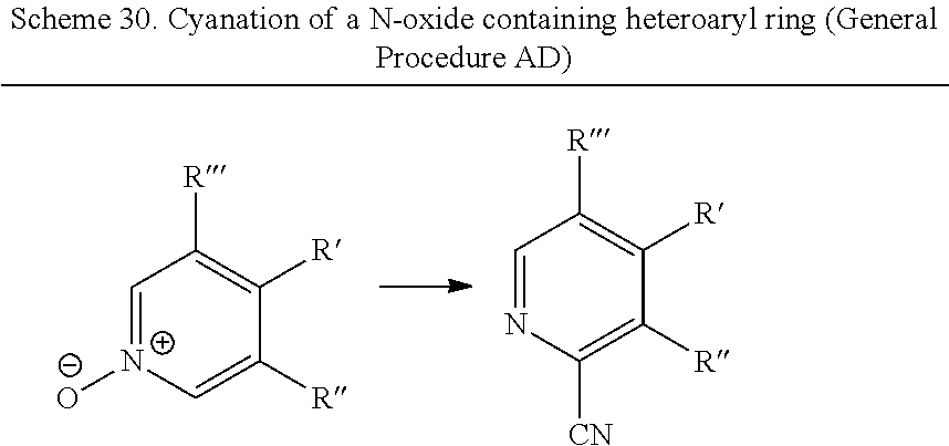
C1=NC([CN])=C([R])C([R])=C1[R].C1=[N+]([O-])C=C([R])C([R])=C1[R]
